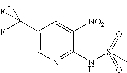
C1(C(F)(F)F)=CN=C(NS(C)(=O)=O)C([NO2])=C1
